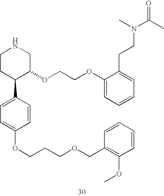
C1CC(C2=CC=C(OCCCOCC3=C(OC)C=CC=C3)C=C2)C(OCCOC2=CC=CC=C2CCN(C(C)=O)C)CN1
